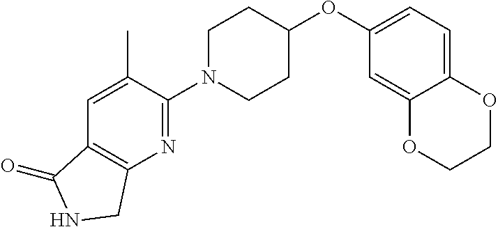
C1(N2CCC(OC3=CC=C4C(=C3)OCCO4)CC2)=NC2=C(C=C1C)C(=O)NC2
